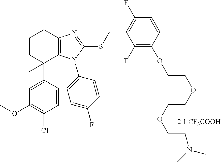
C1(OC)=C(Cl)C=CC(C2(C)C3=C(CCC2)N=C(SCC2=C(F)C=CC(OCCOCCOCCN(C)C)=C2F)N3C2=CC=C(F)C=C2)=C1
